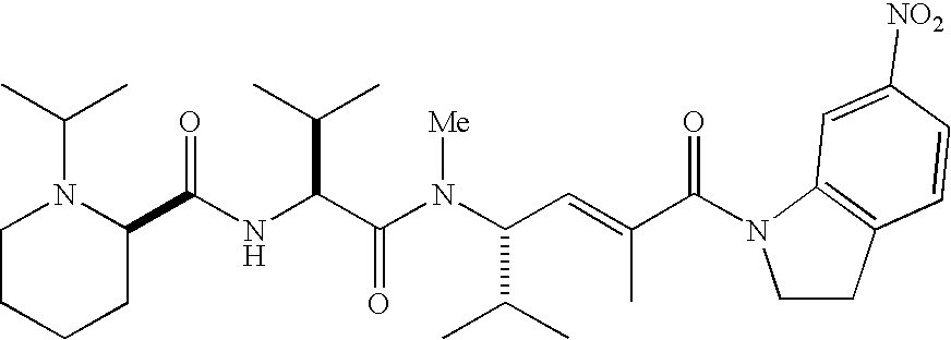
N(C(C(N(C(C(C)C)C=C(C)C(=O)N1CCC2=C1C=C([NO2])C=C2)[Me])=O)C(C)C)C(C1N(C(C)C)CCCC1)=O
